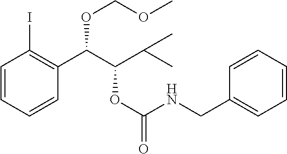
C1=CC=CC(C(C(C(C)C)OC(=O)NCC2=CC=CC=C2)OCOC)=C1I
